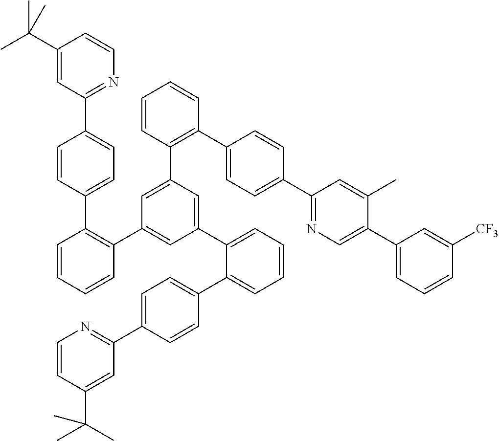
C1(C(C)(C)C)=CC(C2=CC=C(C3=C(C4=CC(C5=CC=CC=C5C5=CC=C(C6=NC=CC(C(C)(C)C)=C6)C=C5)=CC(C5=C(C6=CC=C(C7=NC=C(C8=CC=CC([CF3])=C8)C(C)=C7)C=C6)C=CC=C5)=C4)C=CC=C3)C=C2)=NC=C1
